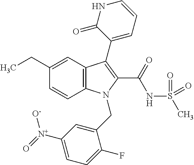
C1(CC)=CC2=C(C=C1)N(CC1=CC([N+](=O)[O-])=CC=C1F)C(C(NS(C)(=O)=O)=O)=C2C1=CC=CNC1=O
